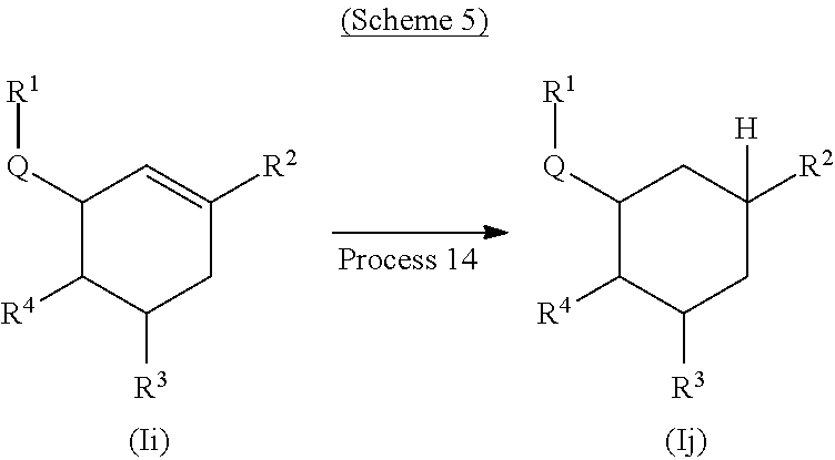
C1([Q][R1])C([R4])C([R3])CC([R2])=C1.C1([Q][R1])C([R4])C([R3])CC([R2])([H])C1
